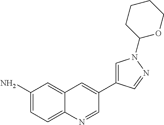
C1=C(N)C=C2C(=C1)N=CC(C1=CN(C3OCCCC3)N=C1)=C2
